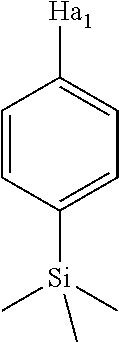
C1=CC([Si](C)(C)C)=CC=C1[Ha1]
